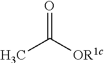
CC([OR1c])=O
